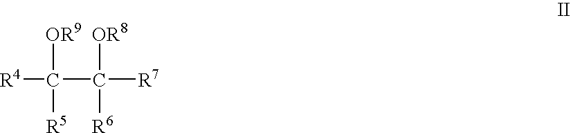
C([R4])(C([OR8])([R6])[R7])([OR9])[R5]
